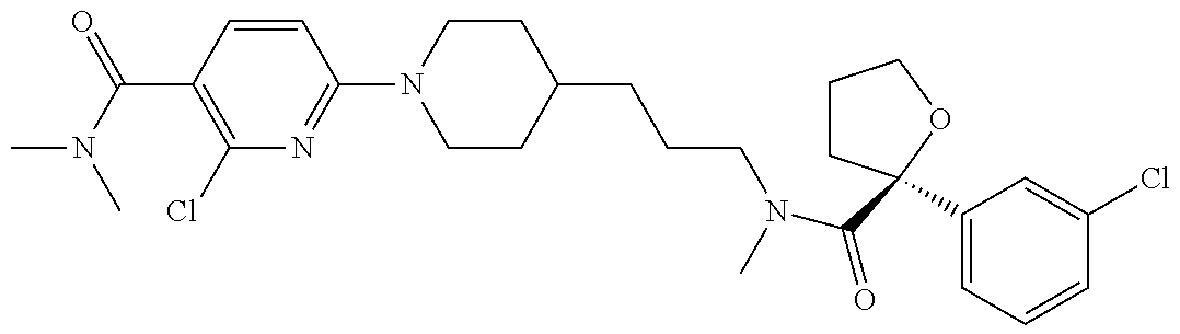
CN(C(=O)C1=C(Cl)N=C(N2CCC(CCCN(C(=O)C3(C4=CC=CC(Cl)=C4)CCCO3)C)CC2)C=C1)C
